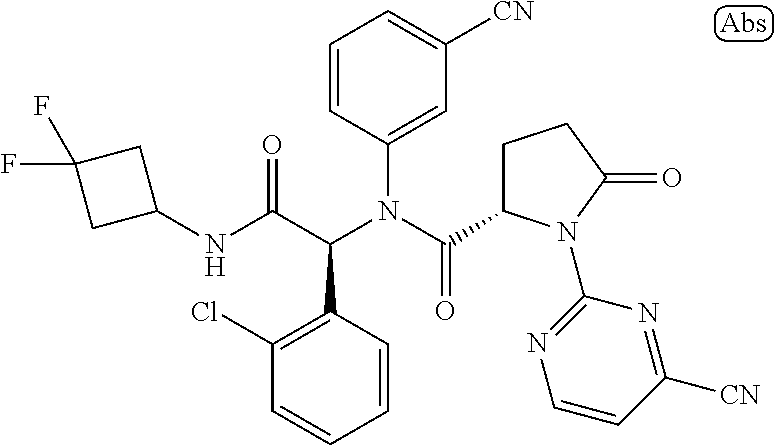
C1=CC(N(C(=O)C2CCC(=O)N2C2=NC=CC([CN])=N2)C(C(NC2CC(F)(F)C2)=O)C2=C(Cl)C=CC=C2)=CC([CN])=C1
